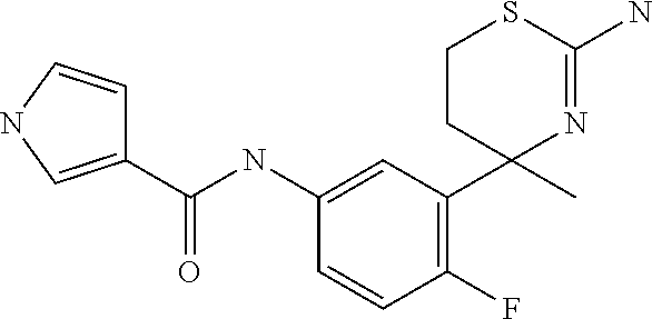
C1(C(NC2=CC(C3(C)N=C(N)SCC3)=C(F)C=C2)=O)=CNC=C1
